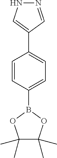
C1=CC(B2OC(C)(C)C(C)(C)O2)=CC=C1C1=CNN=C1
